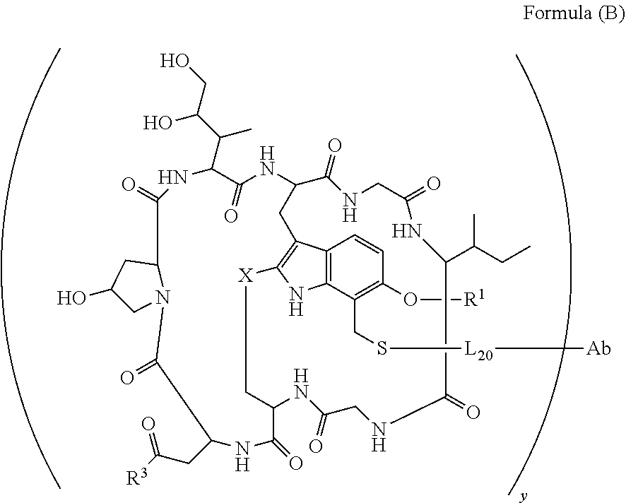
O([R1])C1=C(CS[L20][Ab])C2=C(C=C1)C1=C(N2)[X]CC2C(=O)NC(CC([R3])=O)C(=O)N3C(C(=O)NC(C(C(CO)O)C)C(=O)NC(C1)C(=O)NCC(=O)NC(C(CC)C)C(=O)NCC(=O)N2)CC(O)C3
